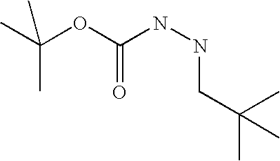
CC(C)(OC(=O)NNCC(C)(C)C)C
